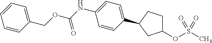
C1(COC(NC2=CC=C(C3CCC(OS(C)(=O)=O)C3)C=C2)=O)=CC=CC=C1
